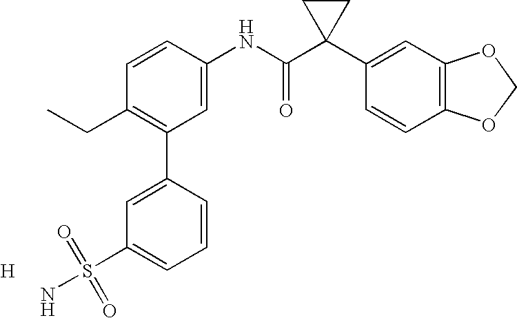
C1=CC(NC(C2(C3=CC4=C(C=C3)OCO4)CC2)=O)=CC(C2=CC(S(=O)(=O)N)=CC=C2)=C1CC.[H]
